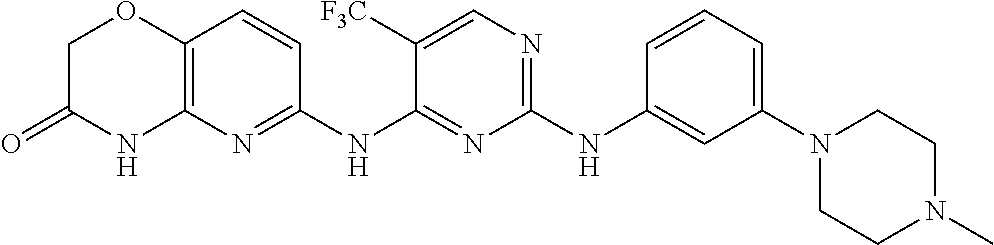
C1(NC2=CC(N3CCN(C)CC3)=CC=C2)=NC=C([F3C])C(NC2=NC3=C(C=C2)OCC(=O)N3)=N1
